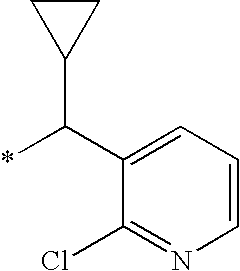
C1(C(*)C2CC2)=CC=CN=C1Cl
